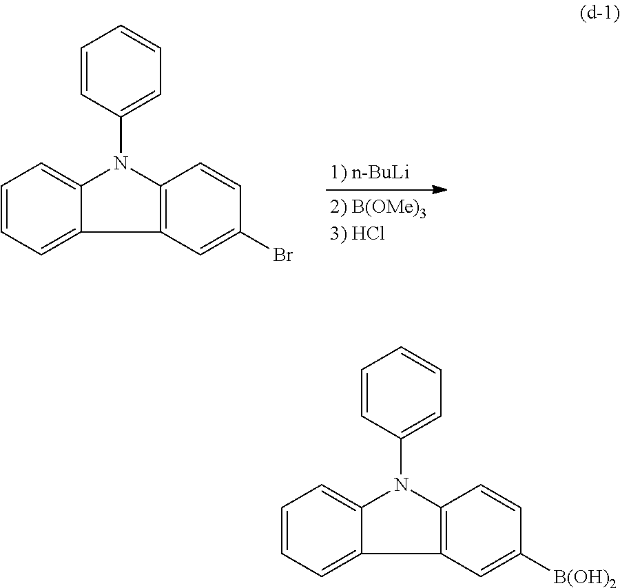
C1=CC(N2C3=C(C4=CC=CC=C24)C=C(Br)C=C3)=CC=C1.C1=CC(N2C3=C(C4=CC=CC=C24)C=C([B(OH)2])C=C3)=CC=C1
